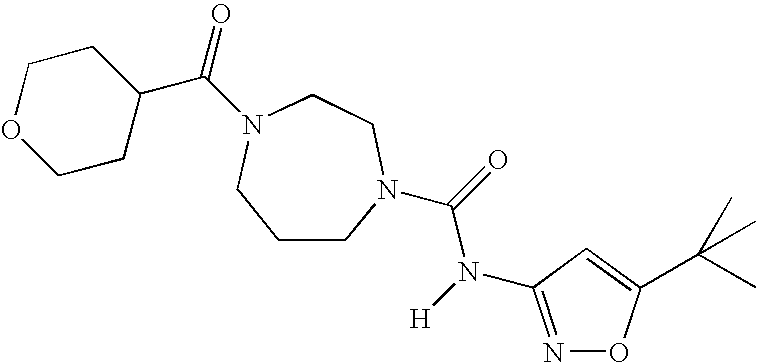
C1CN(C(=O)N([H])C2=NOC(C(C)(C)C)=C2)CCN(C(=O)C2CCOCC2)C1
